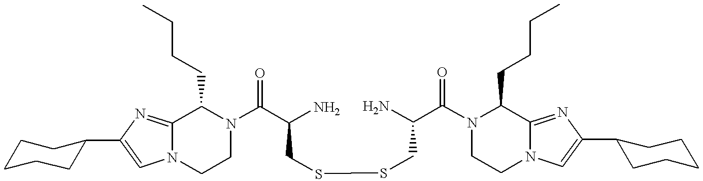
N12C(=NC(C3CCCCC3)=C1)C(CCCC)N(C(C(N)CSSCC(C(N1CCN3C(=NC(C4CCCCC4)=C3)C1CCCC)=O)N)=O)CC2
